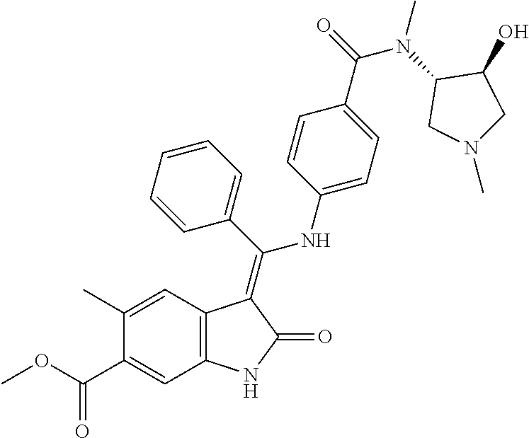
C1(C)=CC2=C(C=C1C(OC)=O)NC(=O)C2=C(C1=CC=CC=C1)NC1=CC=C(C(=O)N(C2CN(C)CC2O)C)C=C1
